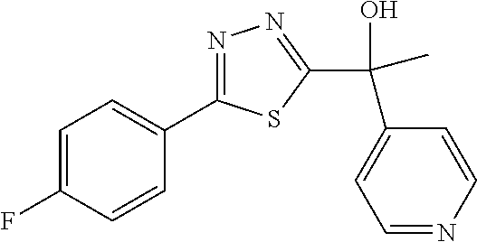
N1=C(C2=CC=C(F)C=C2)SC(C(C2=CC=NC=C2)(O)C)=N1
